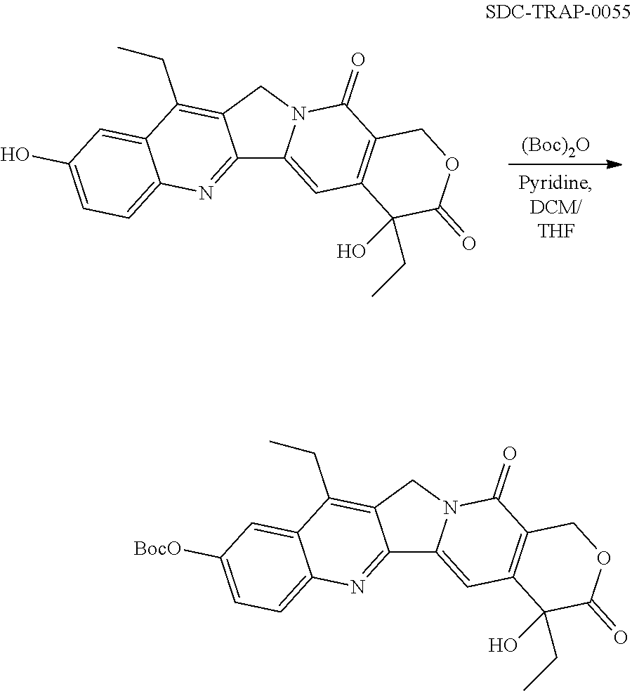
C12=NC3=CC=C(O)C=C3C(CC)=C1CN1C2=CC2=C(C1=O)COC(=O)C2(CC)O.[(Boc)2O].C12=NC3=CC=C([BocO])C=C3C(CC)=C1CN1C2=CC2=C(C1=O)COC(=O)C2(CC)O
